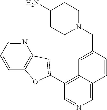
C1(C2=CC3=C(C=CC=N3)O2)=C2C(=CN=C1)C=CC(CN1CCC(N)CC1)=C2
